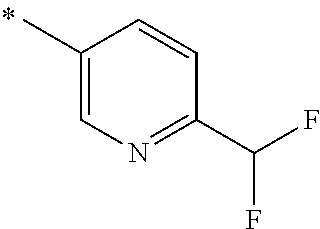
CC1=CN=C(C(F)F)C=C1
